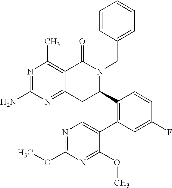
C12=NC(N)=NC(C)=C1C(=O)N(CC1=CC=CC=C1)C(C1=C(C3=CN=C(OC)N=C3OC)C=C(F)C=C1)C2
